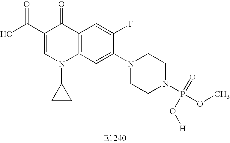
C1(C(O)=O)=CN(C2CC2)C2=C(C1=O)C=C(F)C(N1CCN(P(OC)(=O)O[H])CC1)=C2
